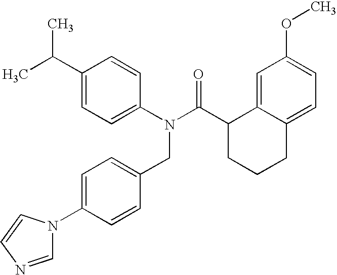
C1=C(C(C)C)C=CC(N(C(C2CCCC3=CC=C(OC)C=C23)=O)CC2=CC=C(N3C=NC=C3)C=C2)=C1
